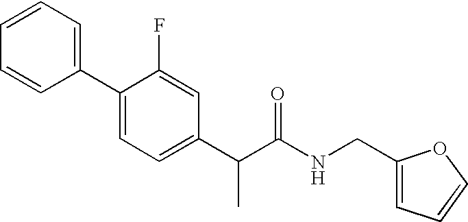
C1=CC=C(C2=CC=C(C(C(NCC3=CC=CO3)=O)C)C=C2F)C=C1
